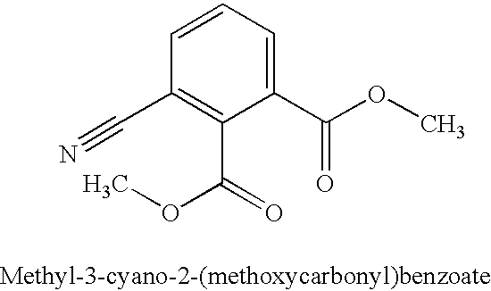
C1=CC(C#N)=C(C(OC)=O)C(C(OC)=O)=C1
